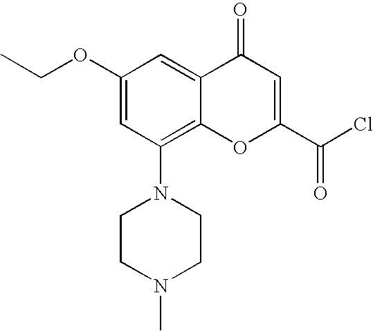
C1(OCC)=CC(N2CCN(C)CC2)=C2C(=C1)C(=O)C=C(C(Cl)=O)O2
